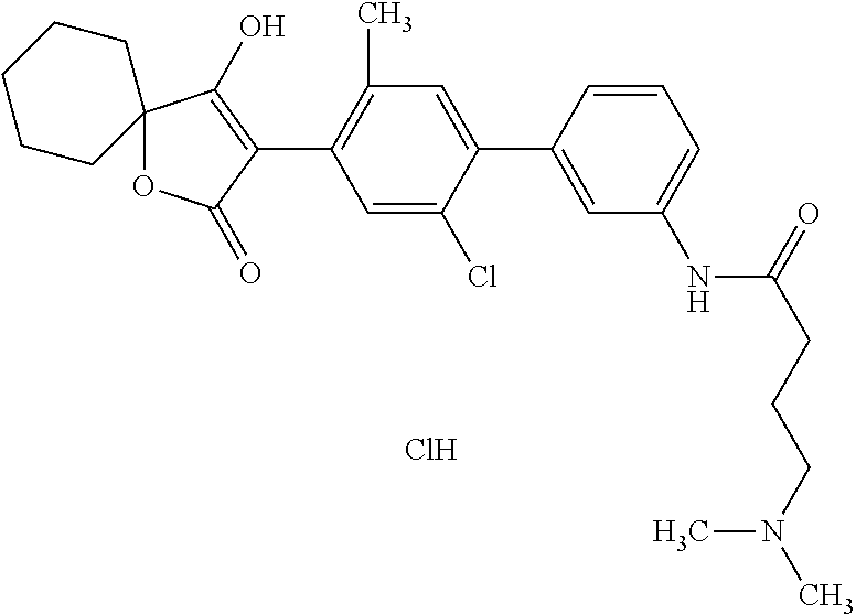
C1=C(Cl)C(C2=CC(NC(CCCN(C)C)=O)=CC=C2)=CC(C)=C1C1=C(O)C2(OC1=O)CCCCC2.Cl
